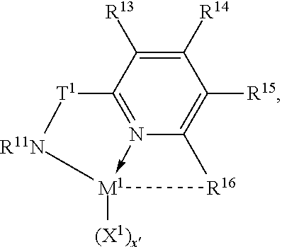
C1([R14])=C([R13])C2=N3->[M1]([(X1)x])([R11N][T1]2)[R16]C3=C1[R15]
